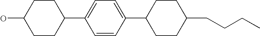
C1=CC(C2CCC(CCCC)CC2)=CC=C1C1CCC(O)CC1
